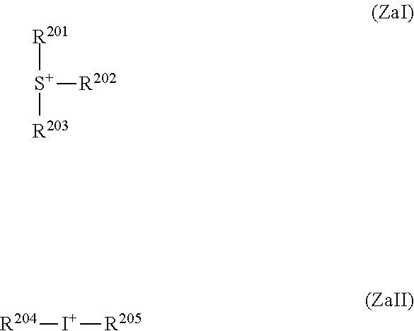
[S+]([R201])([R203])[R202].[R204][I+][R205]
